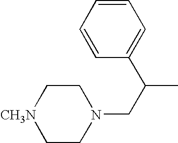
C1CN(CC(C)C2=CC=CC=C2)CC[CH3N]1
